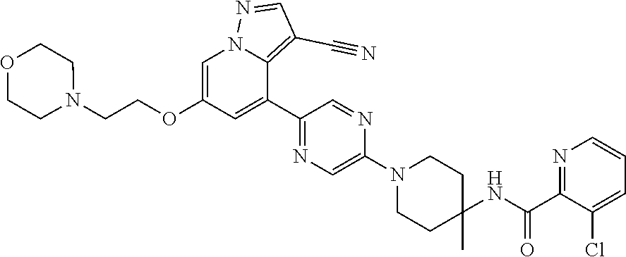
C1(C2=CC(OCCN3CCOCC3)=CN3C2=C(C#N)C=N3)=NC=C(N2CCC(NC(C3=NC=CC=C3Cl)=O)(C)CC2)N=C1
